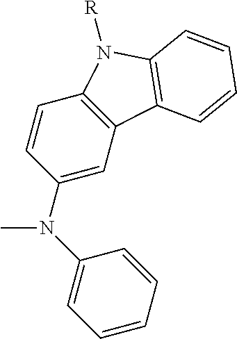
C1=CC=CC(N(C2=CC3=C(C=C2)N([R])C2=C3C=CC=C2)C)=C1
